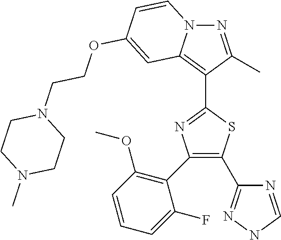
N1C=NC(C2=C(C3=C(OC)C=CC=C3F)N=C(C3=C4N(N=C3C)C=CC(OCCN3CCN(C)CC3)=C4)S2)=N1
